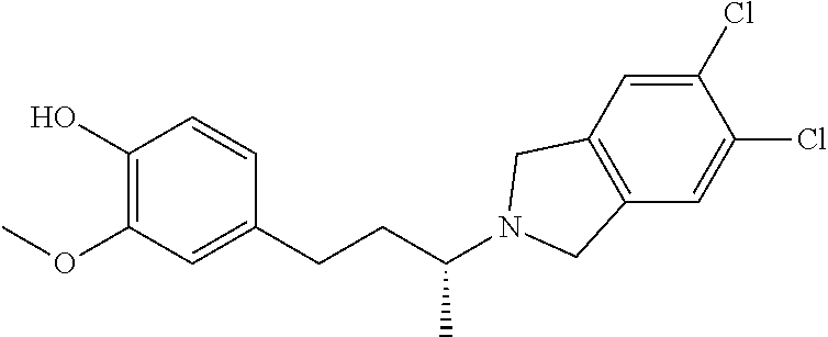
C1(O)=C(OC)C=C(CCC(N2CC3=C(C2)C=C(Cl)C(Cl)=C3)C)C=C1
